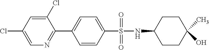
C1(Cl)=CC(Cl)=CN=C1C1=CC=C(S(NC2CCC(C)(O)CC2)(=O)=O)C=C1
